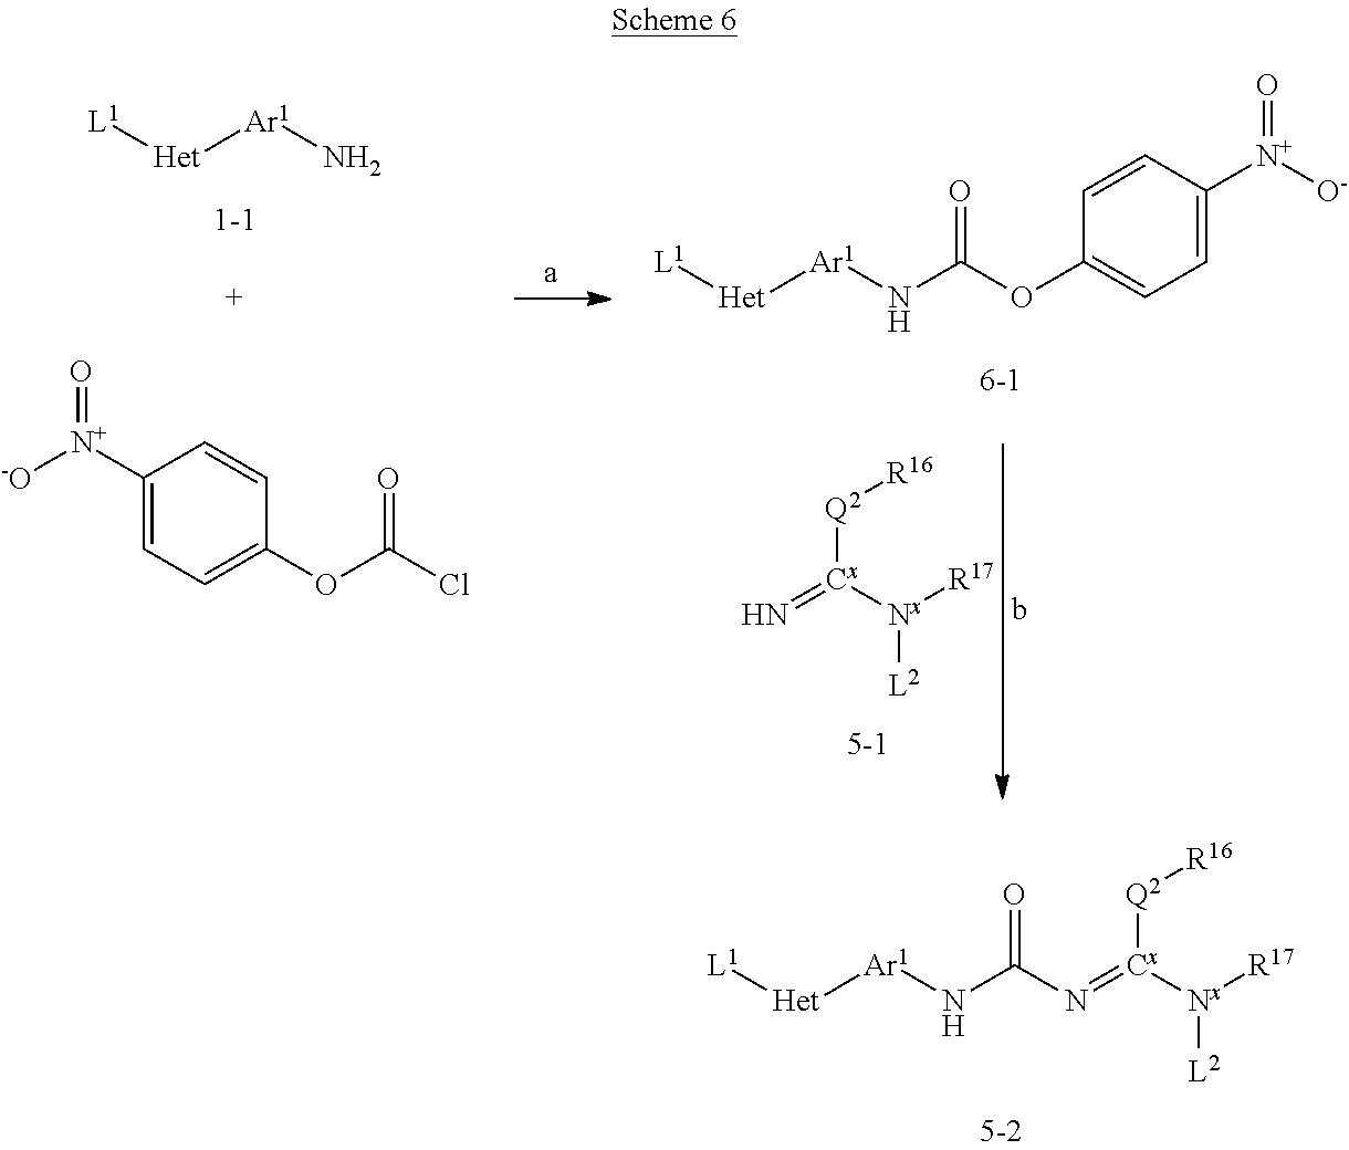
[L1][Het][Ar1]N.C1([N+]([-O])=O)=CC=C(OC(Cl)=O)C=C1.[L1][Het][Ar1]NC(OC1=CC=C([N+]([O-])=O)C=C1)=O.N=[Cx]([Q2][R16])[Nx]([L2])[R17].C(N=[Cx]([Q2][R16])[Nx]([L2])[R17])(=O)N[Ar1][Het][L1]
